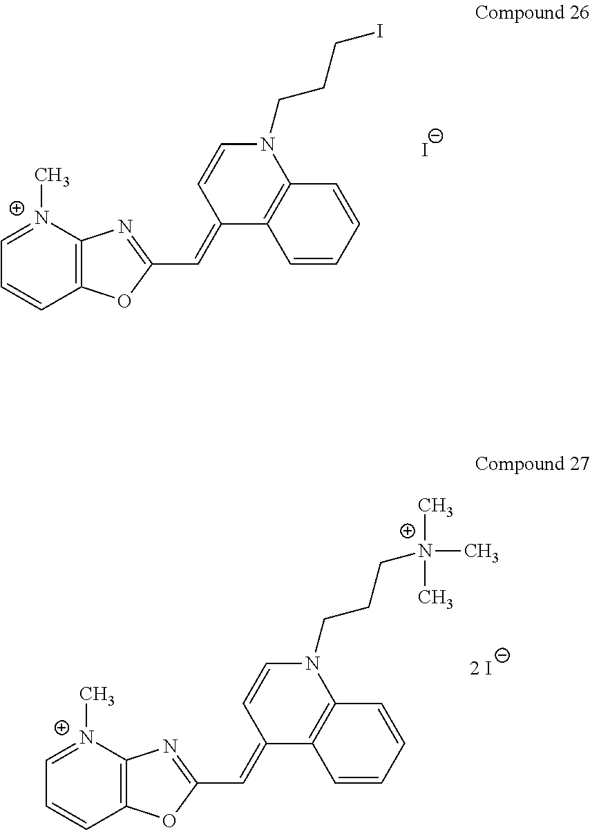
C1=CC(=CC2=NC3=C(O2)C=CC=[N+]3C)C2=C(N1CCCI)C=CC=C2.[I-].C1=CC(=CC2=NC3=C(O2)C=CC=[N+]3C)C2=C(N1CCC[N+](C)(C)C)C=CC=C2.[2 I]
